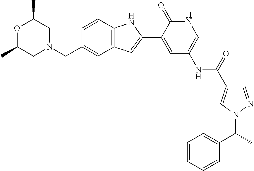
C(C1=CC2=C(C=C1)NC(C1=CC(NC(C3=CN(C(C)C4=CC=CC=C4)N=C3)=O)=CNC1=O)=C2)N1CC(C)OC(C)C1
